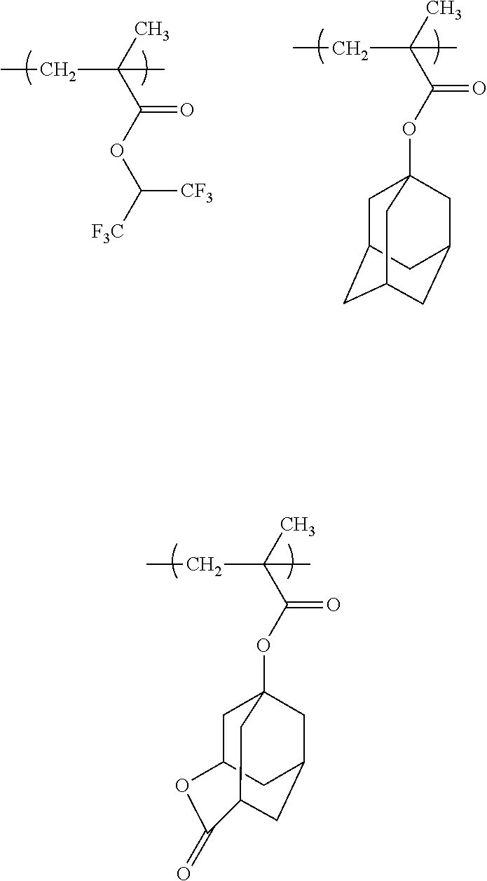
C1C2OC(=O)C3CC(CC1(OC(C(C)(C)CC)=O)C3)C2.CC(C(OC([F3C])[CF3])=O)(C)CC.CC(C(OC12CC3CC(CC(C1)C3)C2)=O)(C)CC
